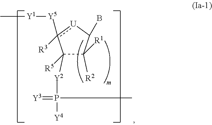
C1([Y2]P([Y4])(=[Y3])C)([R5])C([R2])([R1])C(B)[U]c1([R3])[Y5][Y1]C
